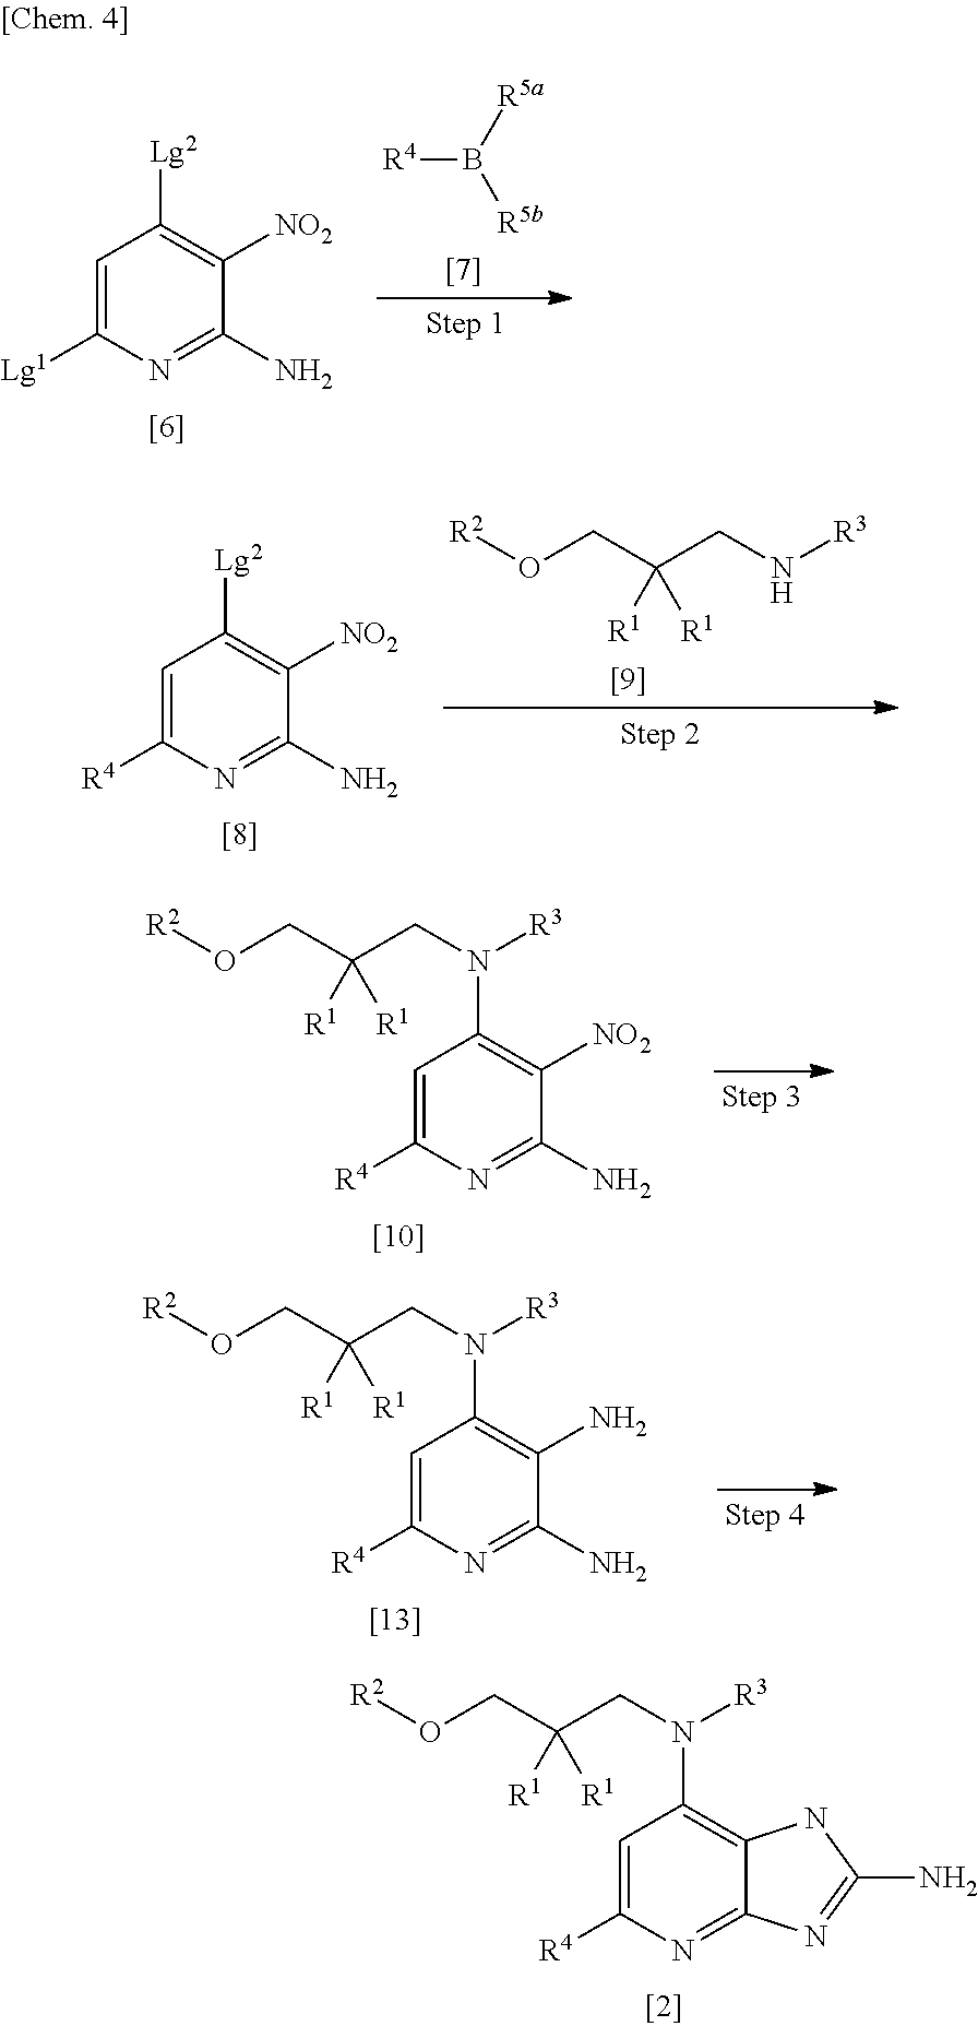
[R4]B([R5a])[R5b].C1=C([Lg1])N=C(N)C([NO2])=C1[Lg2].O(CC(CN[R3])([R1])[R1])[R2].C1=C([R4])N=C(N)C([NO2])=C1[Lg2].C1=C([R4])N=C(N)C([NO2])=C1N(CC(CO[R2])([R1])[R1])[R3].C1=C([R4])N=C(N)C(N)=C1N(CC(CO[R2])([R1])[R1])[R3].C1=C([R4])N=C2C(=C1N(CC(CO[R2])([R1])[R1])[R3])NC(N)=N2
